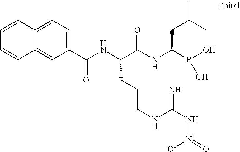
C1(C(NC(C(NC(B(O)O)CC(C)C)=O)CCCNC(=N)N[N+]([O-])=O)=O)=CC=C2C(=C1)C=CC=C2
